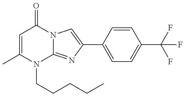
C1=C(C)N(CCCCC)C2=NC(C3=CC=C(C(F)(F)F)C=C3)=CN2C1=O
